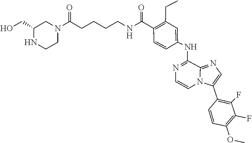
N1=C(NC2=CC(CC)=C(C(NCCCCC(N3CC(CO)NCC3)=O)=O)C=C2)C2=NC=C(C3=C(F)C(F)=C(OC)C=C3)N2C=C1
